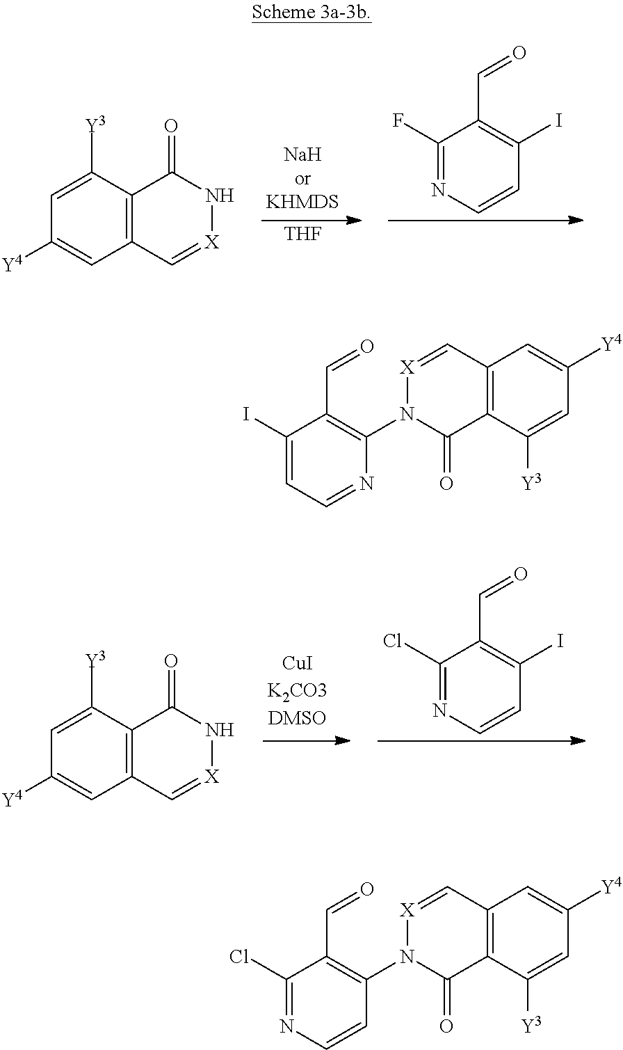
[THF].C1(F)=NC=CC(I)=C1C=O.C1([Y3])=CC([Y4])=CC2=C1C(=O)N[X]=C2.C1(Cl)=NC=CC(I)=C1C=O.C1([Y3])=CC([Y4])=CC2=C1C(=O)N[X]=C2.C1(I)=CC=NC(N2C(=O)C3=C(C=[X]2)C=C([Y4])C=C3[Y3])=C1C=O.C1(Cl)=NC=CC(N2C(=O)C3=C(C=[X]2)C=C([Y4])C=C3[Y3])=C1C=O
